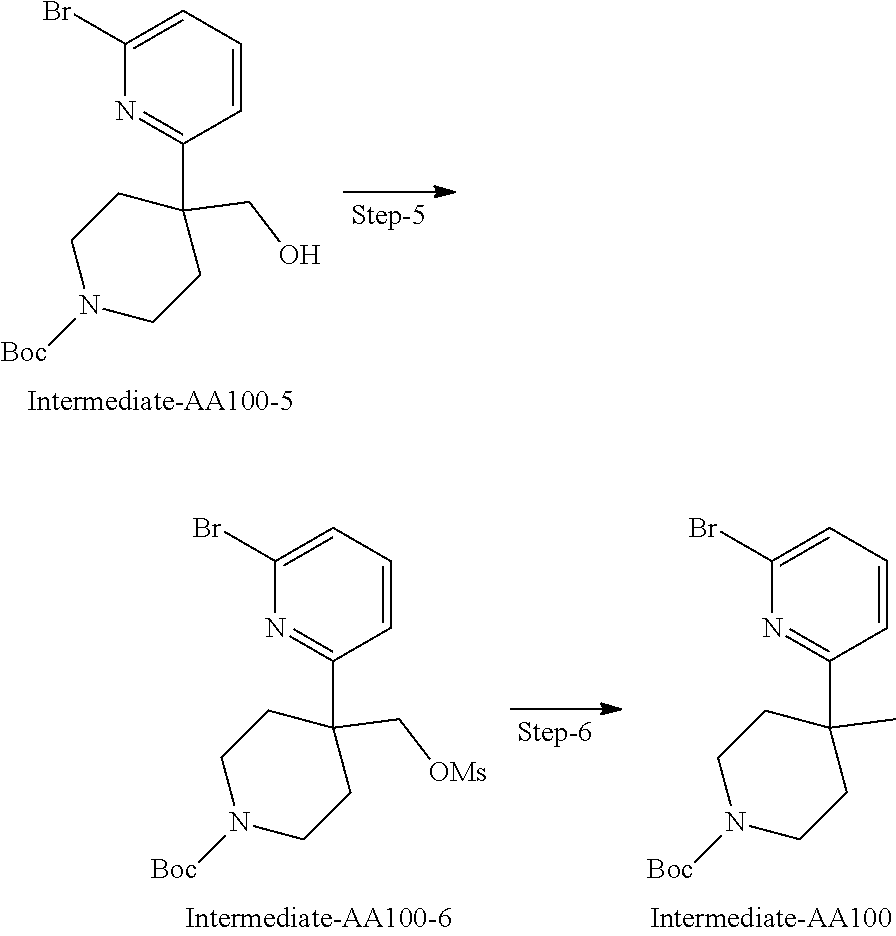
C1(Br)=CC=CC(C2(CO)CCN([Boc])CC2)=N1.C1(Br)=CC=CC(C2(C[OMs])CCN([Boc])CC2)=N1.C1(Br)=CC=CC(C2(C)CCN([Boc])CC2)=N1
